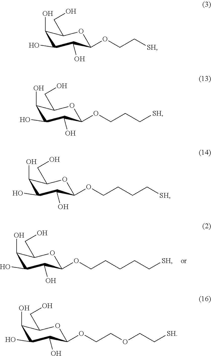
C1(O)C(O)C(O)C(OCC[SH])OC1CO.C1(O)C(O)C(O)C(OCCC[SH])OC1CO.C1(O)C(O)C(O)C(OCCCC[SH])OC1CO.C1(O)C(O)C(O)C(OCCOCC[SH])OC1CO.C1(O)C(O)C(O)C(OCCCCC[SH])OC1CO
